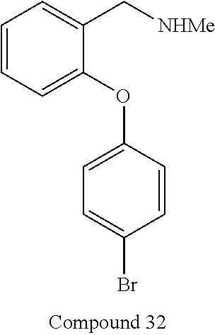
C1=CC=C(OC2=CC=C(Br)C=C2)C(C[NHMe])=C1
